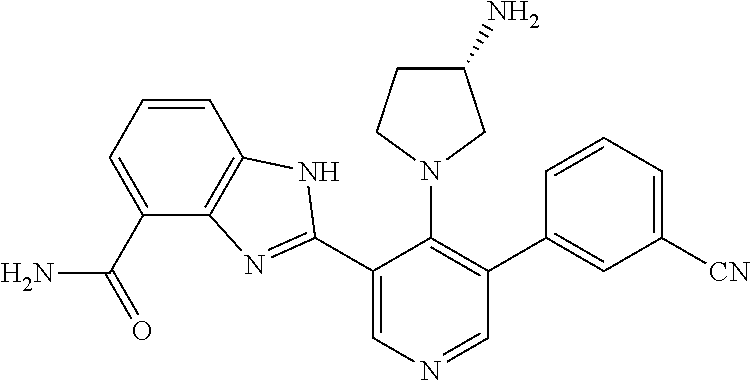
C1=CC=C(C(=O)N)C2=C1NC(C1=CN=CC(C3=CC([CN])=CC=C3)=C1N1CC(N)CC1)=N2
